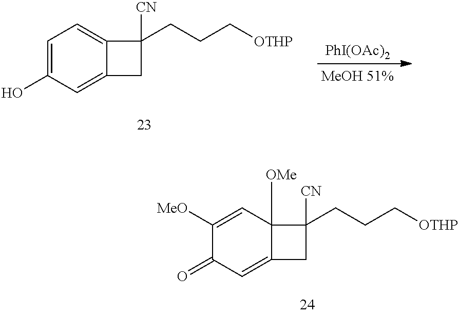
C1=C(O)C=C2C(=C1)C([CN])(CCC[OTHP])C2.[PhI(OAc)2].C1([MeO])=CC2([OMe])C(=CC1=O)CC2([CN])CCC[OTHP]
